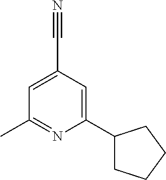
C1(C2CCCC2)=CC(C#N)=CC(C)=N1
